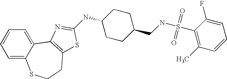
C1=C2C(=CC=C1)C1=C(CCS2)SC(NC2CCC(CNS(C3=C(C)C=CC=C3F)(=O)=O)CC2)=N1
